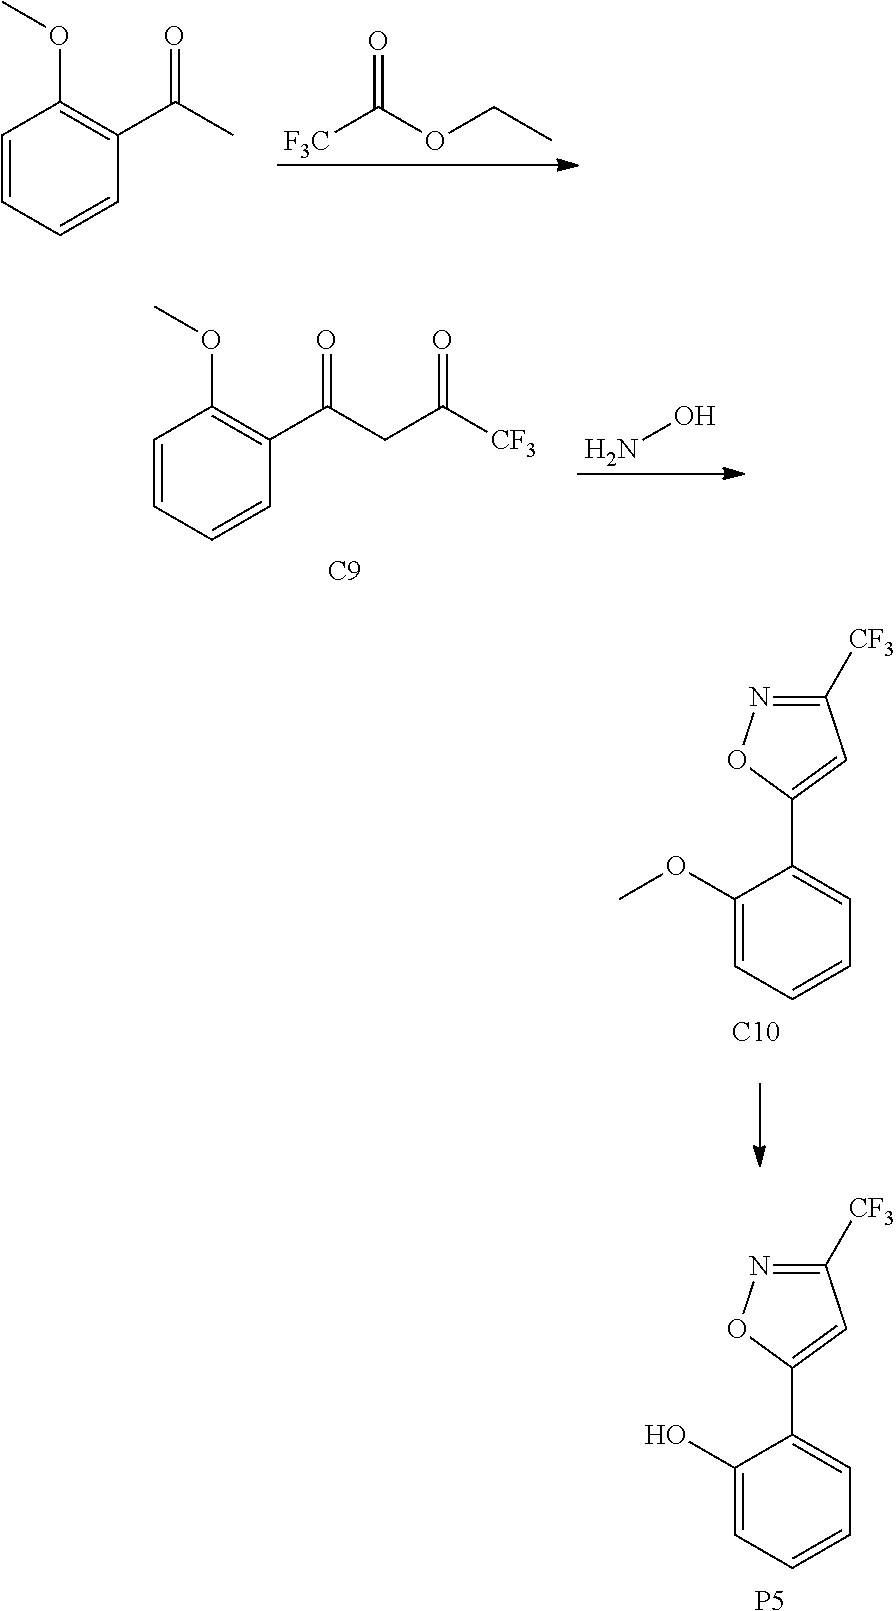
C1=CC=CC(C(C)=O)=C1OC.[F3C]C(OCC)=O.C1=CC=CC(C(CC([CF3])=O)=O)=C1OC.[C9].NO.C1(OC)=CC=CC=C1C1=CC([CF3])=NO1.[C10].C1(O)=CC=CC=C1C1=CC([CF3])=NO1.[P5]
